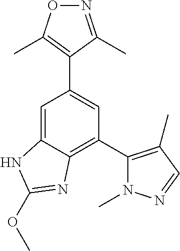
C1=C2C(=C(C3=C(C)C=NN3C)C=C1C1=C(C)ON=C1C)N=C(OC)N2
